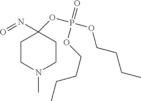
O(P(OCCCC)(=O)OCCCC)C1(N=O)CCN(C)CC1
